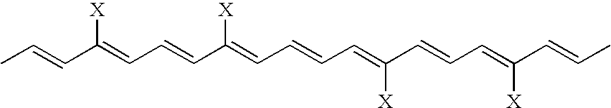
CC=CC(=CC=CC(=CC=CC=C(C=CC=C(C=CC)[X])[X])[X])[X]
